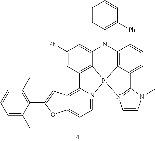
C1([Ph])=CC2=C3C(=C1)N(C1=C([Ph])C=CC=C1)C1=C4C(=CC=C1)C1=N([Pt]34N3=CC=C4C(=C23)C=C(C2=C(C)C=CC=C2C)O4)C=CN1C
